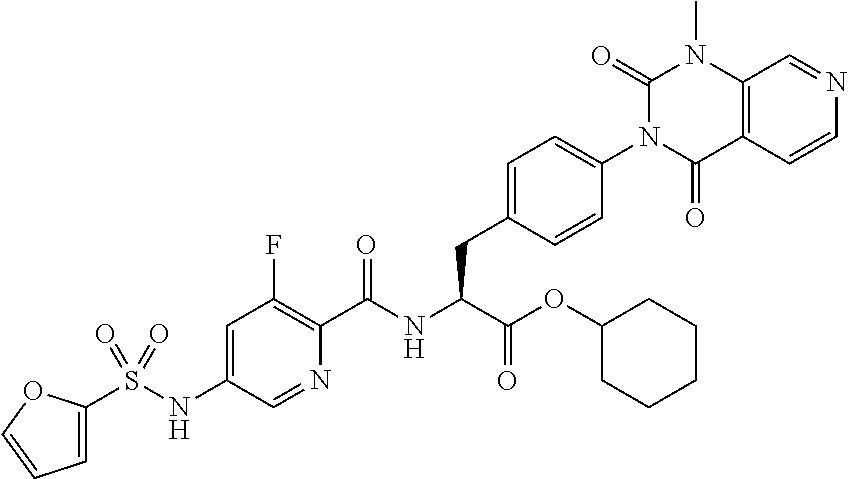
C1=C(S(NC2=CC(F)=C(C(NC(C(=O)OC3CCCCC3)CC3=CC=C(N4C(=O)C5=C(N(C)C4=O)C=NC=C5)C=C3)=O)N=C2)(=O)=O)OC=C1
